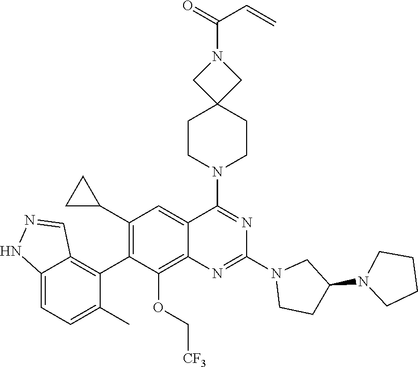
C12=CC=C(C)C(C3=C(C4CC4)C=C4C(=C3OC[CF3])N=C(N3CCC(N5CCCC5)C3)N=C4N3CCC4(CC3)CN(C(=O)C=C)C4)=C1C=NN2
